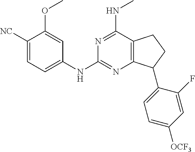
C1(NC2=CC=C([NC])C(OC)=C2)=NC2=C(CCC2C2=CC=C([OCF3])C=C2F)C(NC)=N1
